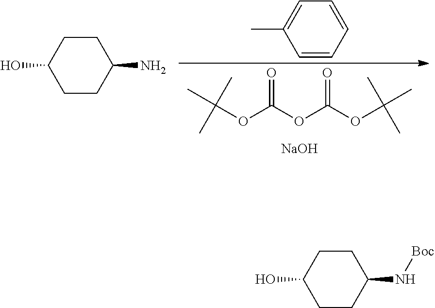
C1CC(O)CCC1N.C1=CC=CC=C1C.C(OC(OC(OC(C)(C)C)=O)=O)(C)(C)C.[NaOH].C1CC(O)CCC1N[Boc]
